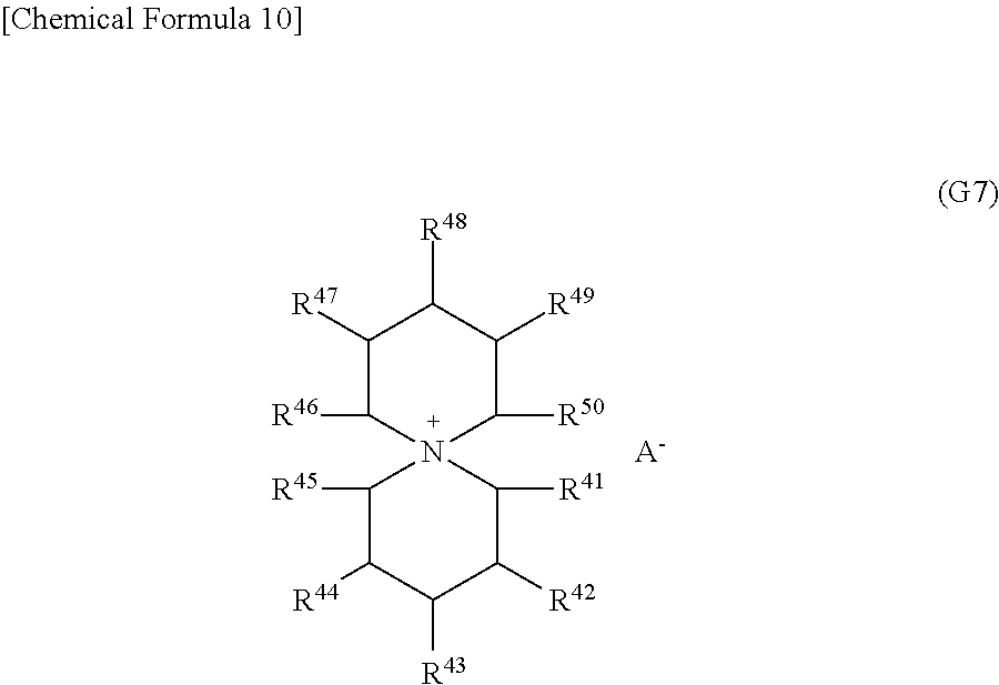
[A-].C1([R47])C([R46])N2(C([R50])C([R49])C1[R48])C([R45])C([R44])C([R43])C([R42])C2[R41]
